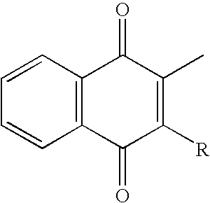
C1=CC2=C(C=C1)C(=O)C(C)=C([R])C2=O
